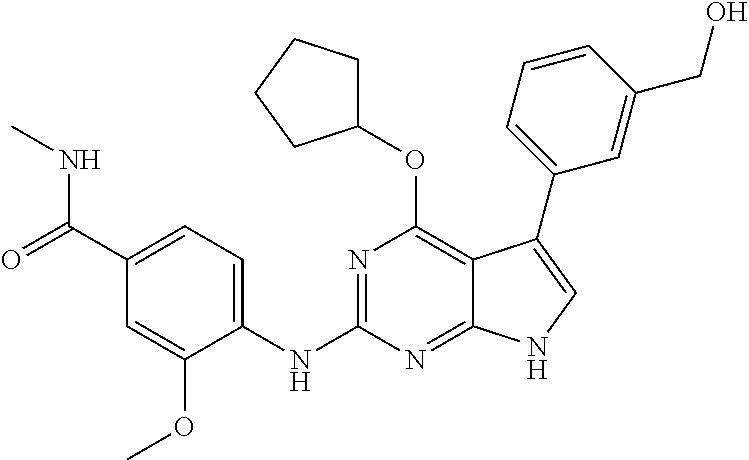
C1(C(=O)NC)=CC=C(NC2=NC(OC3CCCC3)=C3C(=N2)NC=C3C2=CC=CC(CO)=C2)C(OC)=C1
